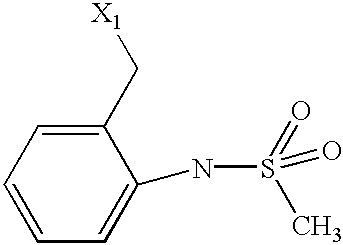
C1=CC=C(C[X1])C(NS(=O)(C)=O)=C1
